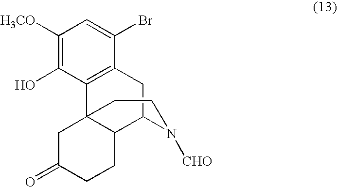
C1([H3CO])=C(O)C2=C(C(Br)=C1)CC1C3C2(CC(=O)CC3)CCN1[CHO]
